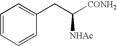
C1=CC=CC(CC([CONH2])[NHAc])=C1
